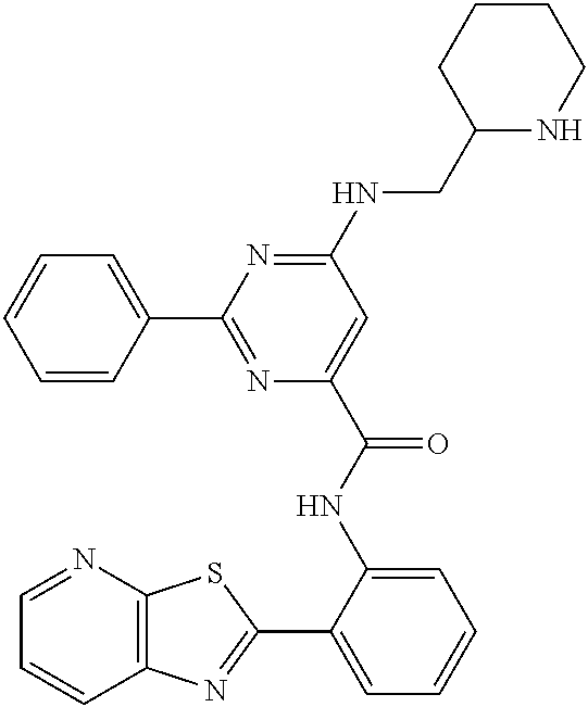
C1=NC2=C(C=C1)N=C(C1=CC=CC=C1NC(=O)C1=CC(NCC3NCCCC3)=NC(C3=CC=CC=C3)=N1)S2
